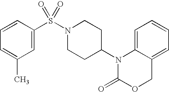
C1=C2C(=CC=C1)COC(=O)N2C1CCN(S(=O)(=O)C2=CC(C)=CC=C2)CC1
